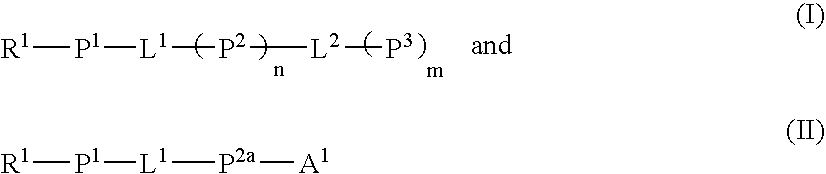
[R1][P1][L1][P2][L2][P3].[R1][P1][L1][P2a][A1]
